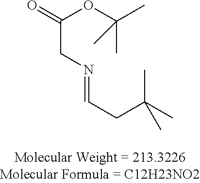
C(CN=CCC(C)(C)C)(OC(C)(C)C)=O
